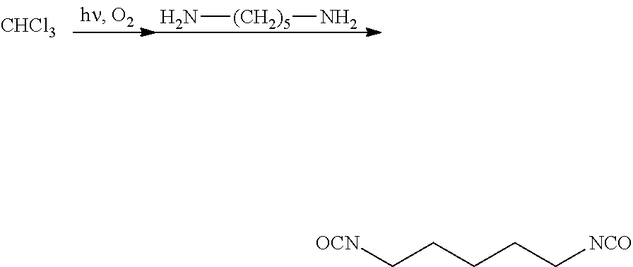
[CHCl3].N[(CH2)5]N.[OCN]CCCCC[NCO]
